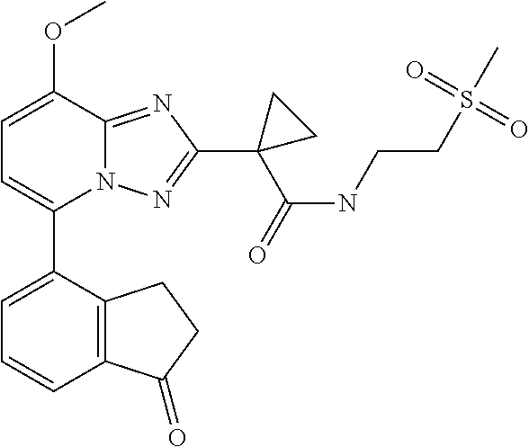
C1=C(OC)C2=NC(C3(C(=O)NCCS(C)(=O)=O)CC3)=NN2C(C2=CC=CC3=C2CCC3=O)=C1
